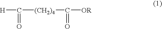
C([(CH2)4]C([OR])=O)([H])=O
